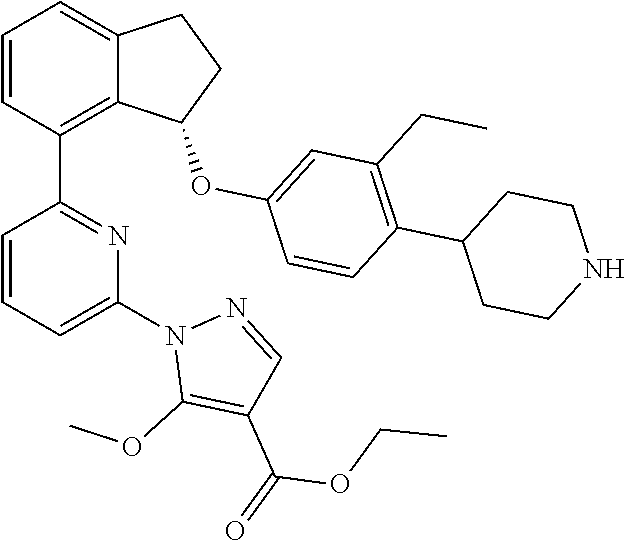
C1=CC(C2=NC(N3C(OC)=C(C(=O)OCC)C=N3)=CC=C2)=C2C(=C1)CCC2OC1=CC(CC)=C(C2CCNCC2)C=C1
